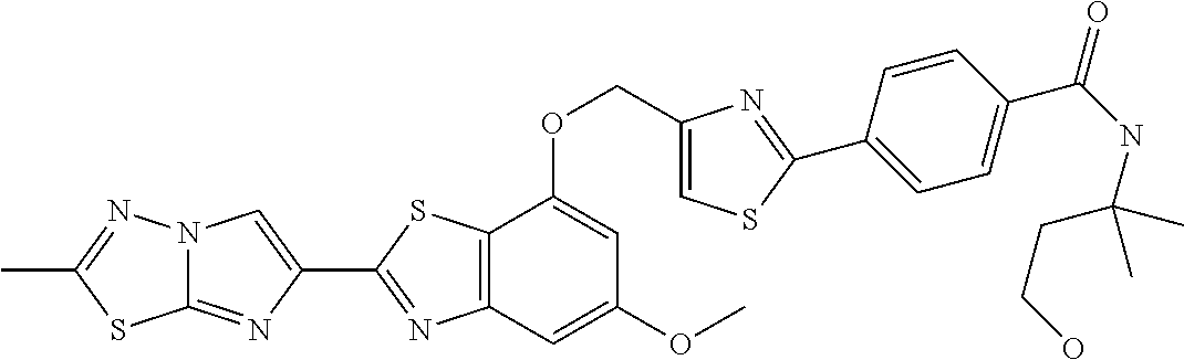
C12=NC(C3=NC4=C(S3)C(OCC3=CSC(C5=CC=C(C(NC(CCO)(C)C)=O)C=C5)=N3)=CC(OC)=C4)=CN1N=C(C)S2
